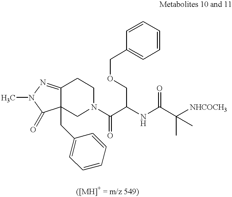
C12=NN(C)C(=O)C1(CC1=CC=CC=C1)CN(C(C(COCC1=CC=CC=C1)NC(=O)C(C)(C)[NHCOCH3])=O)CC2
